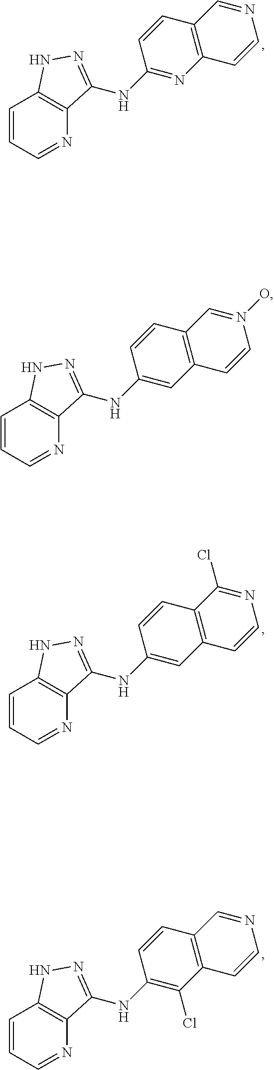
C1=CC=NC2=C1NN=C2NC1=CC2=C(C=C1)C(Cl)=NC=C2.C1=CC=NC2=C1NN=C2NC1=C(Cl)C2=C(C=C1)C=NC=C2.C1=CC=NC2=C1NN=C2NC1=CC2=C(C=C1)C=N(O)C=C2.C1=CC=NC2=C1NN=C2NC1=NC2=C(C=C1)C=NC=C2
